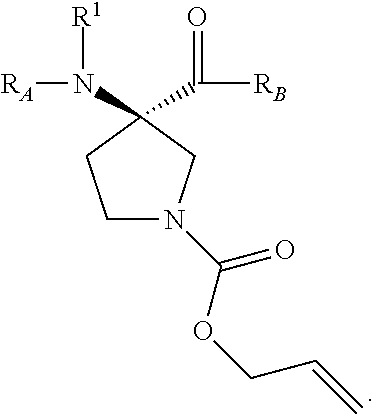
C1(C(=O)[RB])(N([R1])[RA])CCN(C(OCC=C)=O)C1
